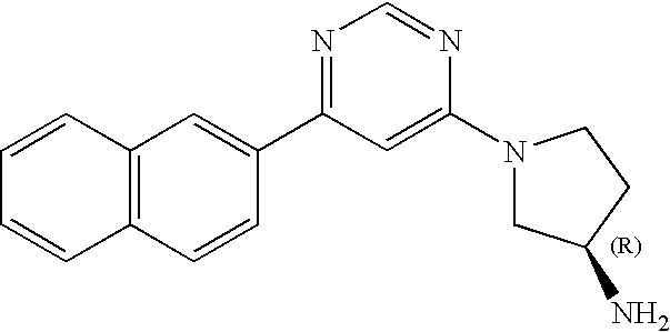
C1=CC2=C(C=C1)C=CC(C1=NC=NC(N3CC(N)CC3)=C1)=C2
